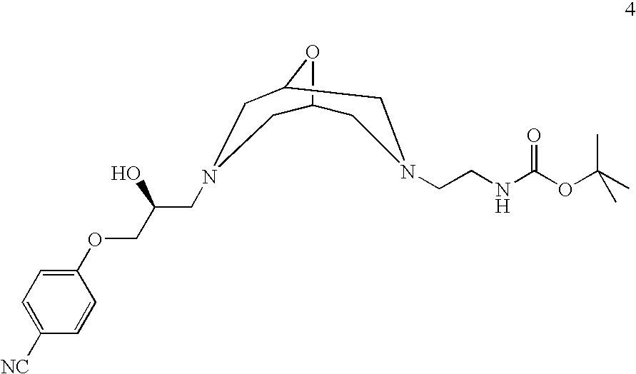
C1=CC(OCC(CN2CC3OC(C2)CN(CCNC(OC(C)(C)C)=O)C3)O)=CC=C1[NC]
